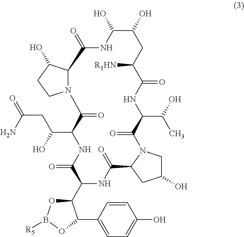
C12C(O)CCN1C(=O)C(C(CC(N)=O)O)NC(=O)C(C1OB([R5])OC1C1=CC=C(O)C=C1)NC(=O)C1N(C(=O)C(C(O)C)NC(=O)C([R1HN])CC(O)C(O)NC2=O)CC(O)C1
